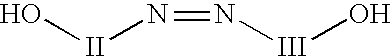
O[II]N=N[III]O
